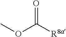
O(C([R8a])=O)C
